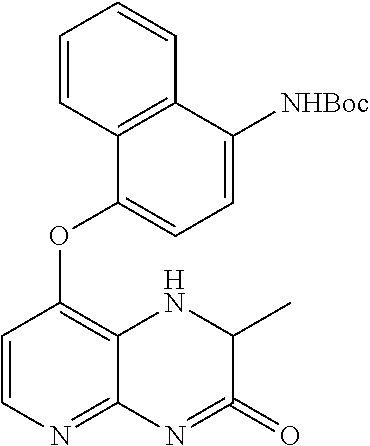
C1=CN=C2C(=C1OC1=CC=C([NHBoc])C3=C1C=CC=C3)NC(C)C(=O)=N2
